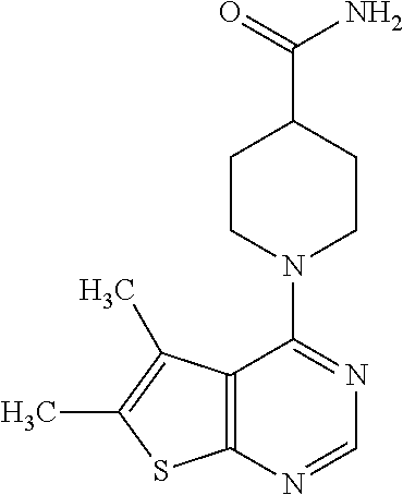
C1CN(C2=NC=NC3=C2C(C)=C(C)S3)CCC1C(=O)N
